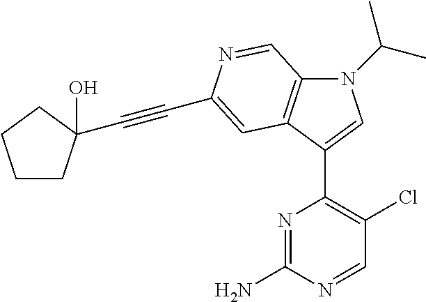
N1(C(C)C)C2=C(C(C3=C(Cl)C=NC(N)=N3)=C1)C=C(C#CC1(O)CCCC1)N=C2
